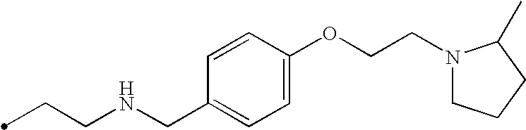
C(CNCC1=CC=C(OCCN2CCCC2C)C=C1)C
